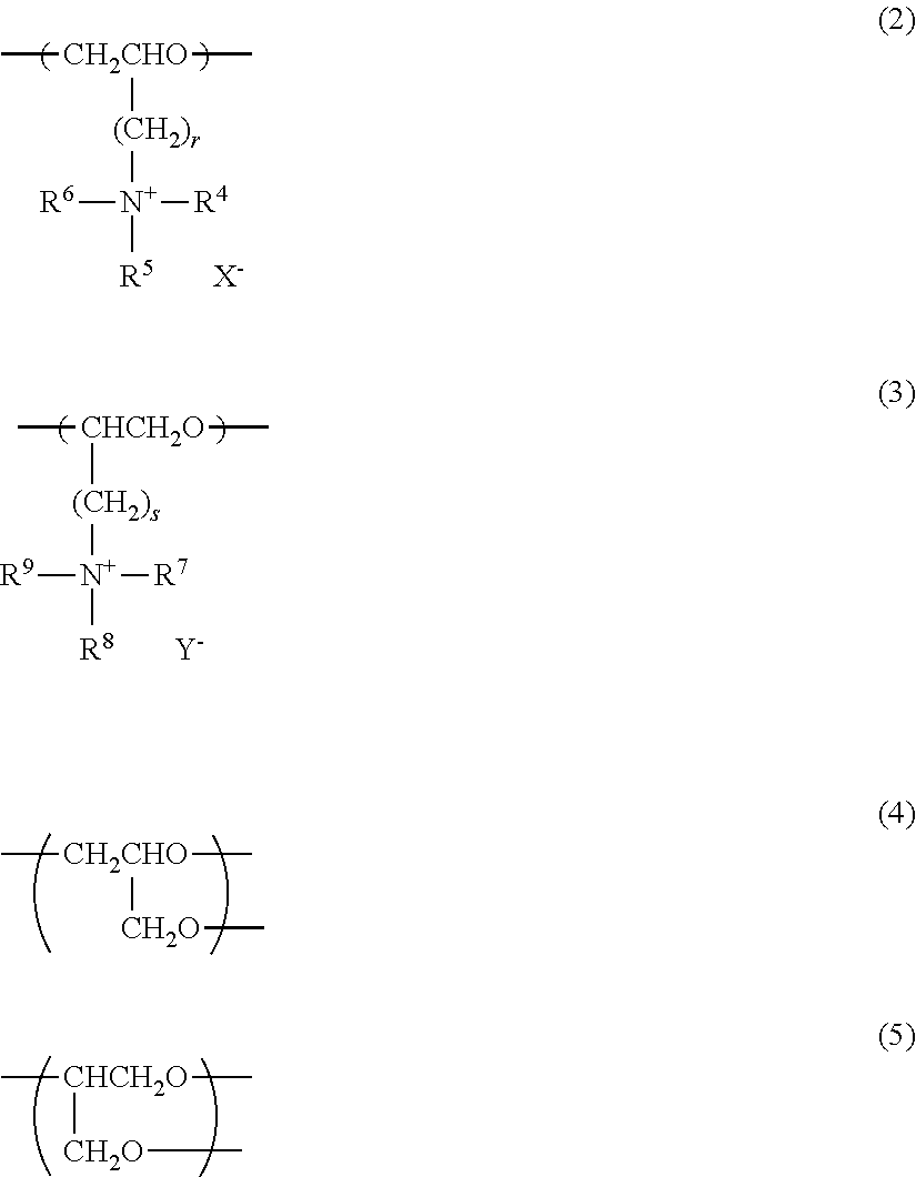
C[CH2CHO]([(CH2)r][N+]([R5])([R4])[R6])C.[X-].[CHCH2O]([(CH2)s][N+]([R8])([R7])[R9])(C)C.[Y].C[CH2CHO](C)[CH2O]C.C[CHCH2O]([CH2O]C)C
